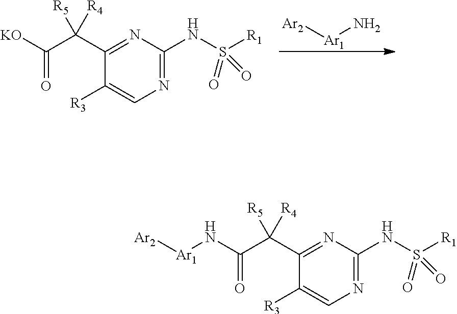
[Ar2][Ar1]N.[KO]C(C(C1=NC(NS([R1])(=O)=O)=NC=C1[R3])([R5])[R4])=O.[Ar1](NC(C(C1=NC(NS([R1])(=O)=O)=NC=C1[R3])([R5])[R4])=O)[Ar2]
